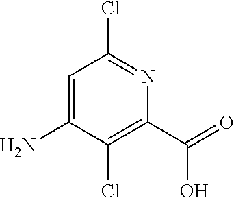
C1=C(N)C(Cl)=C(C(O)=O)N=C1Cl
